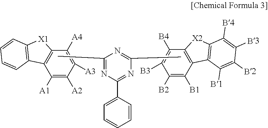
C1(C)=NC(C2=CC=CC=C2)=NC(C)=N1.C1([A1])=C([A2])C([A3])=C([A4])C2=C1C1=C([X1]2)C=CC=C1.C1([B1])=C([B2])C([B3])=C([B4])C2=C1C1=C([X2]2)C([B4])=C([B3])C([B2])=C1[B1]
